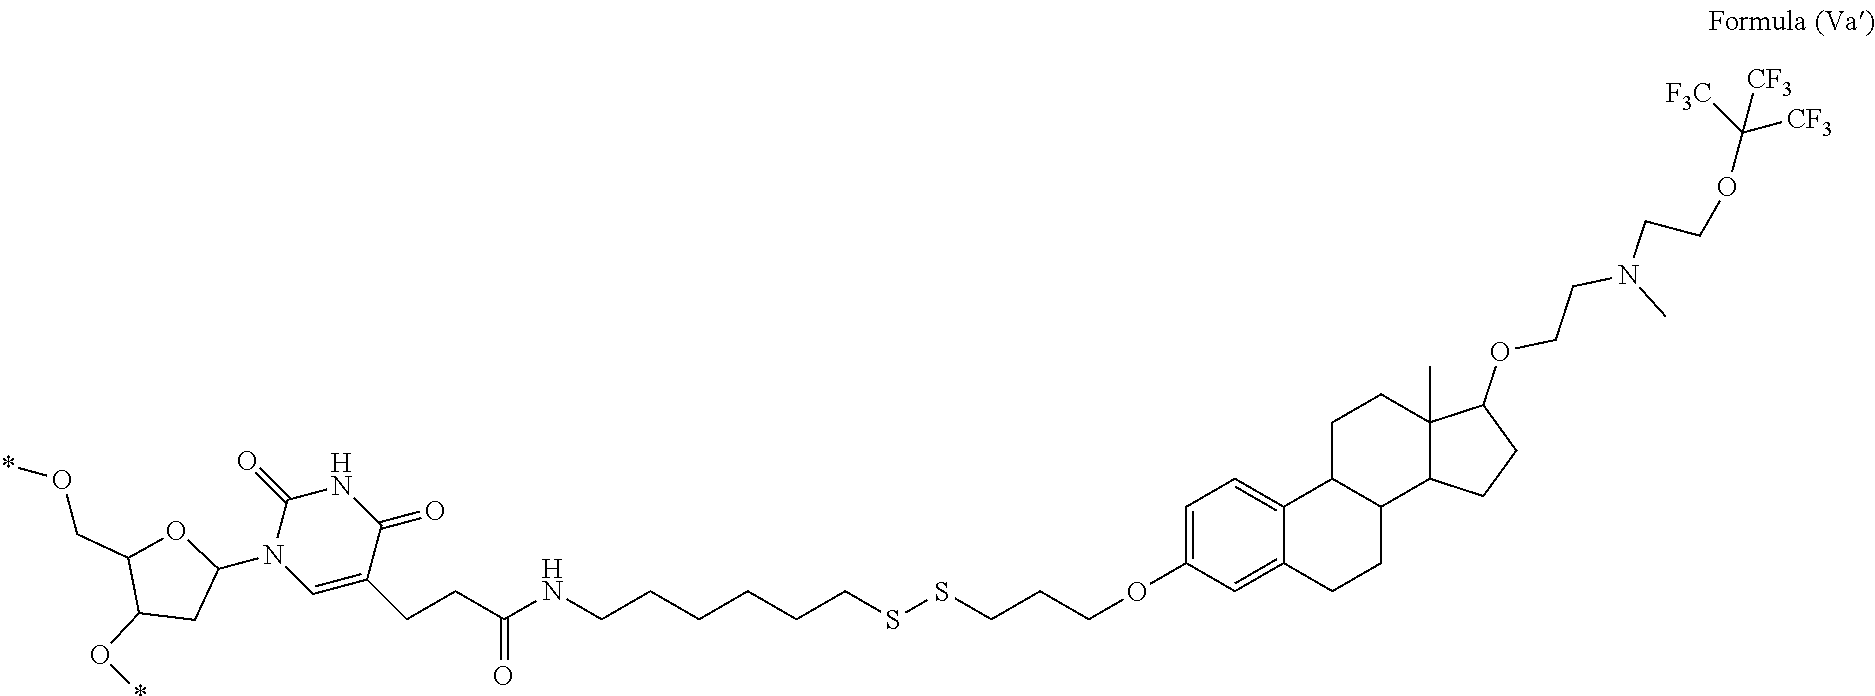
C(CC(NCCCCCCSSCCCOC1=CC=C2C(=C1)CCC1C2CCC2(C)C1CCC2OCCN(CCOC([CF3])([F3C])[CF3])C)=O)C1=CN(C2OC(CO*)C(O*)C2)C(=O)NC1=O
